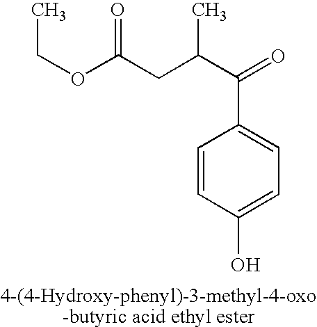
CCOC(=O)CC(C(=O)C1=CC=C(O)C=C1)C
